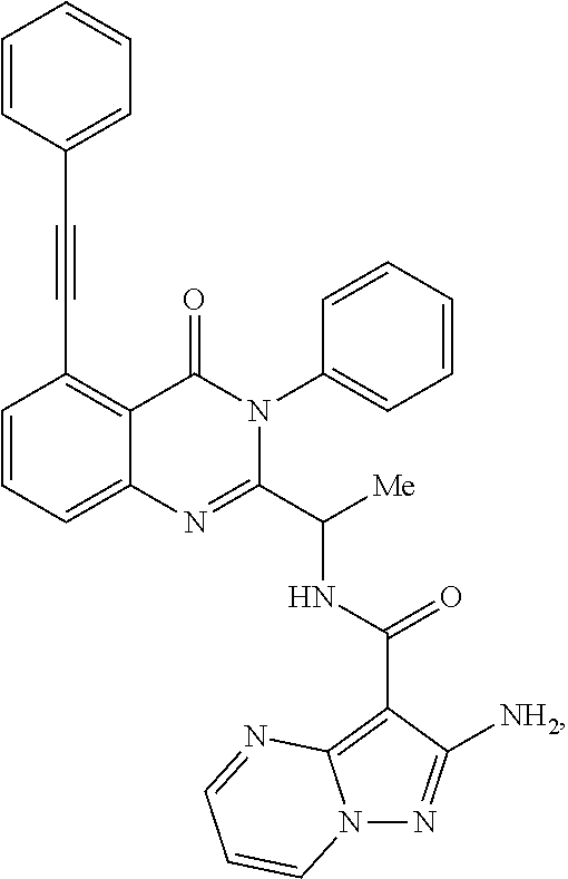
C1=CC=C2C(=C1C#CC1=CC=CC=C1)C(=O)N(C1=CC=CC=C1)C(C([Me])NC(=O)C1=C3N(N=C1[NH2])C=CC=N3)=N2
